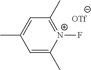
C1=C(C)[N+](F)=C(C)C=C1C.[OTf]
